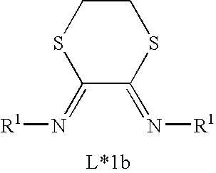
C1(=N[R1])C(=N[R1])SCCS1
